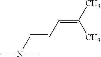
CC(=CC=CN(C)C)C
